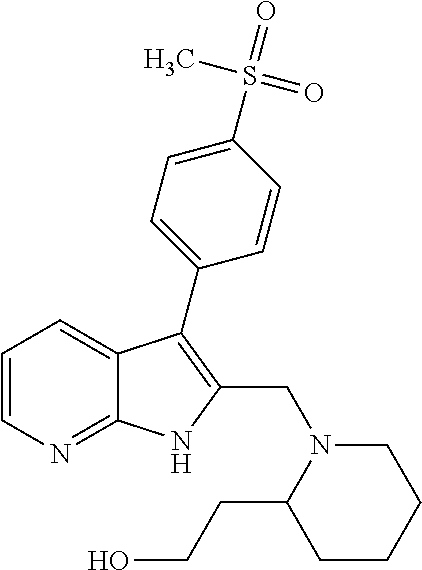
C1=CN=C2C(=C1)C(C1=CC=C(S(C)(=O)=O)C=C1)=C(CN1C(CCO)CCCC1)N2
